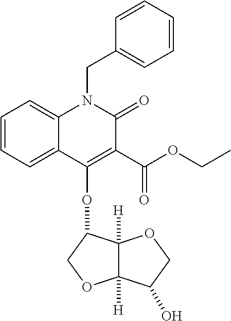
C1=CC=C2C(=C1)N(CC1=CC=CC=C1)C(=O)C(C(OCC)=O)=C2OC1C2([H])C([H])(OC1)C(O)CO2
